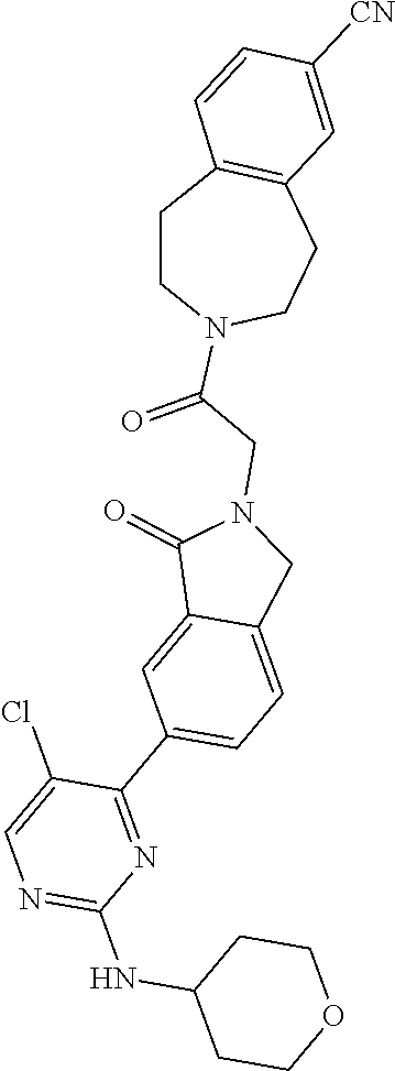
C1CC(NC2=NC=C(Cl)C(C3=CC=C4C(=C3)C(=O)N(CC(=O)N3CCC5=C(CC3)C=C([CN])C=C5)C4)=N2)CCO1
